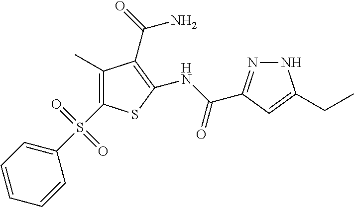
C1(C)=C(S(C2=CC=CC=C2)(=O)=O)SC(NC(=O)C2=NNC(CC)=C2)=C1C(=O)N
